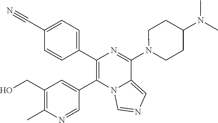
C1(CO)=C(C)N=CC(C2=C(C3=CC=C(C#N)C=C3)N=C(N3CCC(N(C)C)CC3)C3=CN=CN23)=C1
